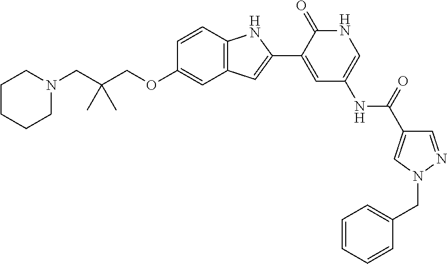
C(OC1=CC2=C(C=C1)NC(C1=CC(NC(C3=CN(CC4=CC=CC=C4)N=C3)=O)=CNC1=O)=C2)C(CN1CCCCC1)(C)C
